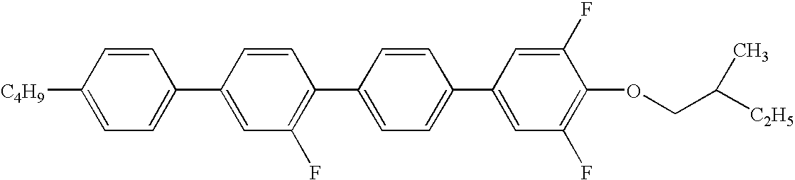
C1=C([C4H9])C=CC(C2=CC(F)=C(C3=CC=C(C4=CC(F)=C(OCC([C2H5])C)C(F)=C4)C=C3)C=C2)=C1
